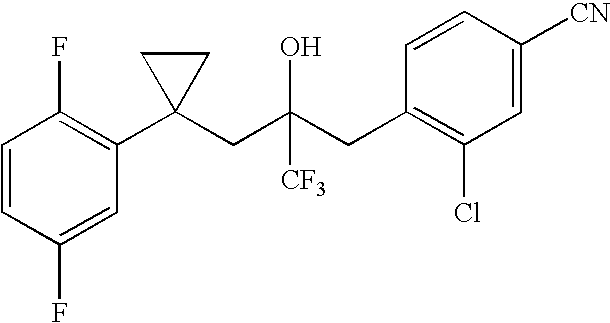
C1(F)=CC(C2(CC(CC3=C(Cl)C=C([CN])C=C3)([CF3])O)CC2)=C(F)C=C1
